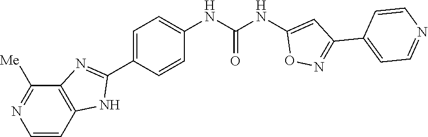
[Me]C1=NC=CC2=C1N=C(C1=CC=C(NC(NC3=CC(C4=CC=NC=C4)=NO3)=O)C=C1)N2
